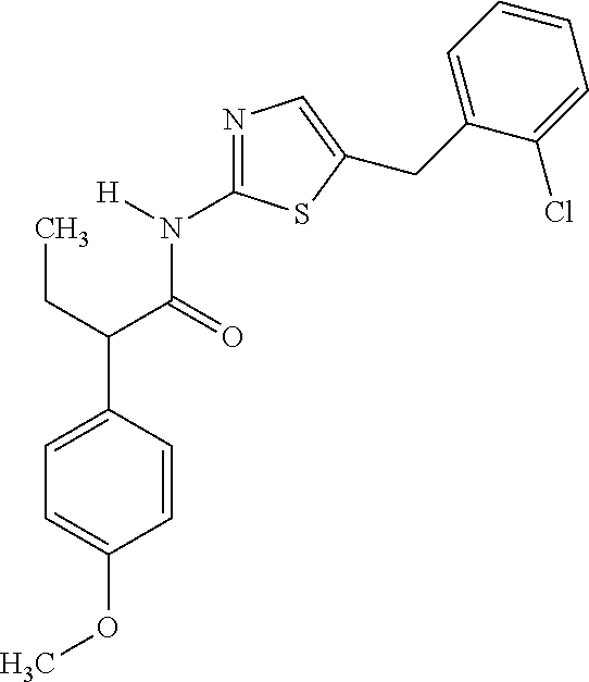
C1=CC(C(CC)C(N(C2=NC=C(CC3=CC=CC=C3Cl)S2)[H])=O)=CC=C1OC
